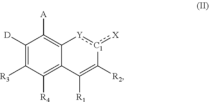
C1([D])=C([R3])C([R4])=C2C(=C1[A])[Y]:[C1](:[X])C([R2])=C2[R1]
